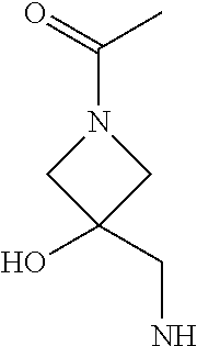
C(N1CC(CN)(O)C1)(=O)C
